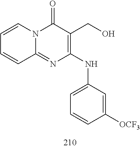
C1=CC=CC2=NC(NC3=CC=CC([OCF3])=C3)=C(CO)C(=O)N12
